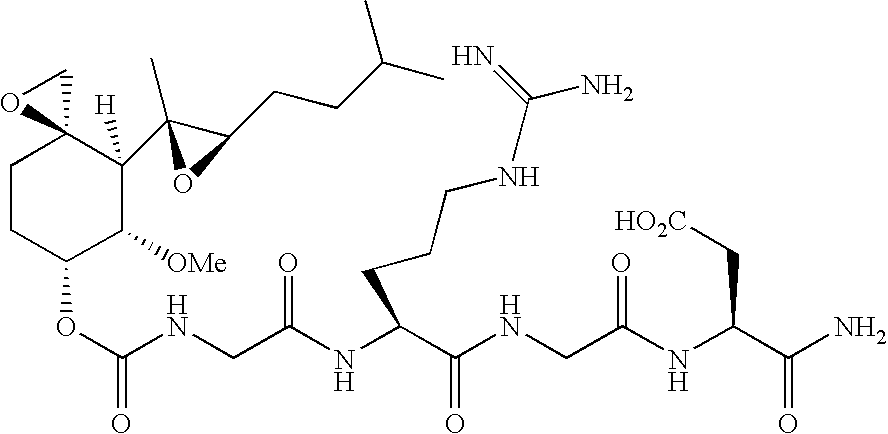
C1CC(OC(NCC(NC(C(NCC(NC(C(N)=O)C[HO2C])=O)=O)CCCNC(N)=N)=O)=O)C([OMe])C([H])(C2(C)C(CCC(C)C)O2)C12CO2
